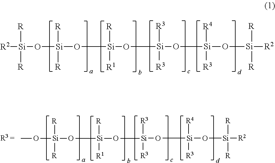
[Si]([R2])([R])([R])O[Si]([R])([R])O[Si](O[Si]([R3])([R3])O[Si](O[Si]([R2])([R])[R])([R3])[R4])([R1])[R].CO[Si]([R])([R])O[Si](O[Si]([R3])([R3])O[Si](O[Si]([R2])([R])[R])([R3])[R4])([R1])[R]
